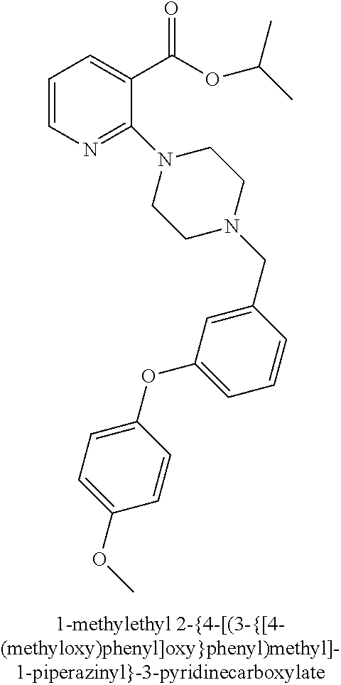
C1=CN=C(N2CCN(CC3=CC(OC4=CC=C(OC)C=C4)=CC=C3)CC2)C(C(OC(C)C)=O)=C1
